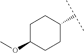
C1(C(C)C)CCC(OC)CC1
